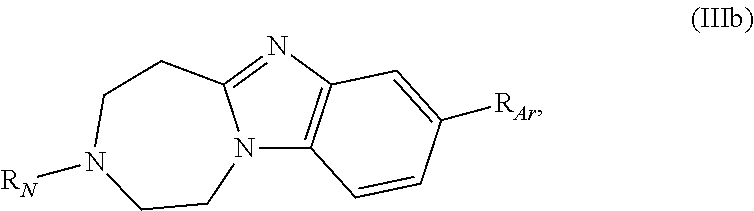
N12C3=C(N=C1CCN([RN])CC2)C=C([RAr])C=C3
